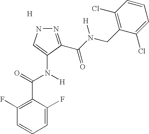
N1N=C(C(N(CC2=C(Cl)C=CC=C2Cl)[H])=O)C(N(C(=O)C2=C(F)C=CC=C2F)[H])=C1.[H]
